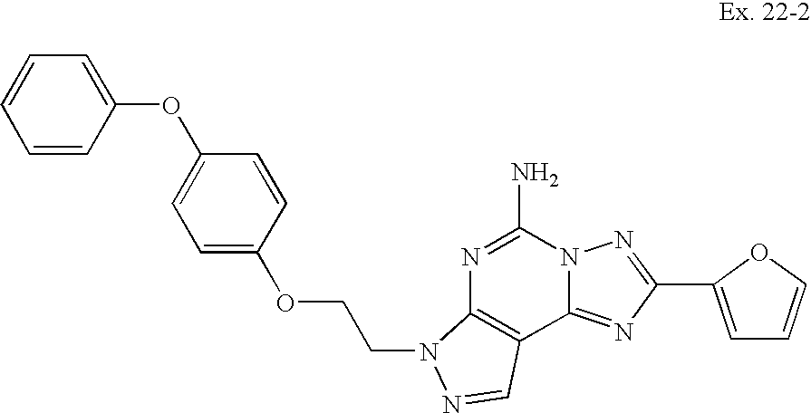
C1(OC2=CC=CC=C2)=CC=C(OCCN2C3=C(C4=NC(C5=CC=CO5)=NN4C(N)=N3)C=N2)C=C1
